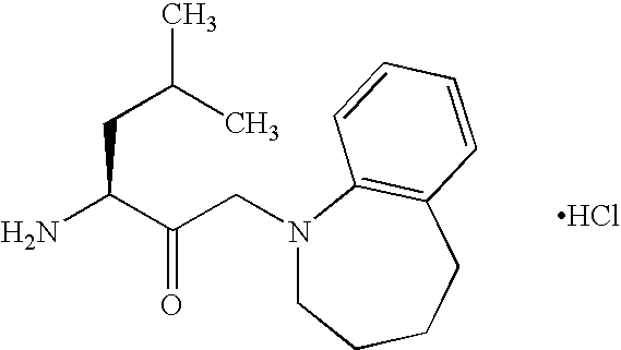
NC(C(CN1CCCCC2=C1C=CC=C2)=O)CC(C)C.Cl
